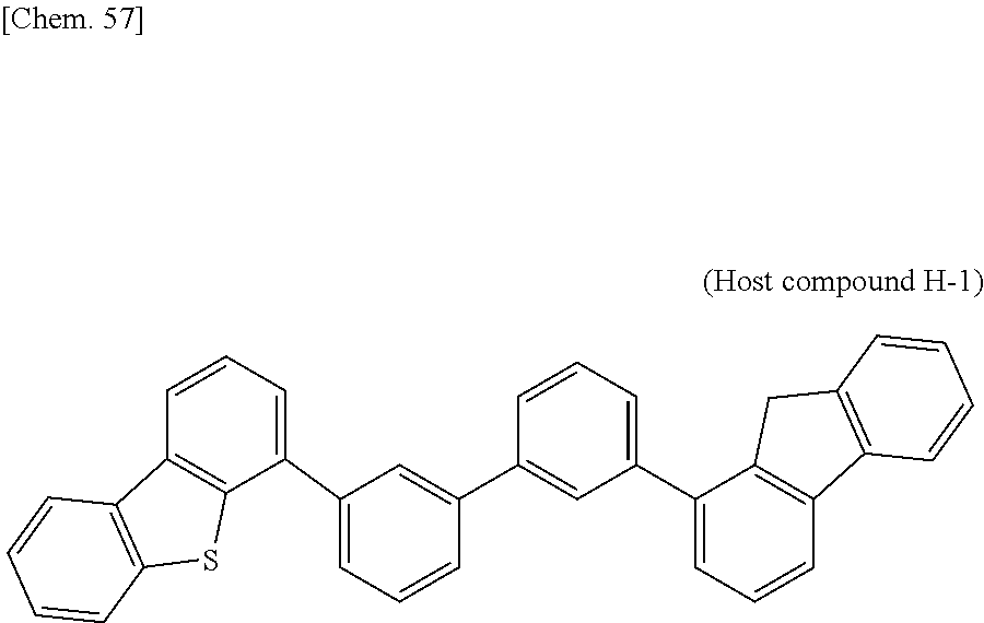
C1(C2=CC=CC(C3=CC(C4=CC=CC5=C4CC4=C5C=CC=C4)=CC=C3)=C2)=CC=CC2=C1SC1=C2C=CC=C1
